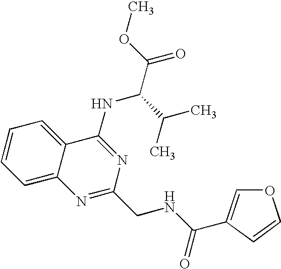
C1=CC=C2C(=C1)C(NC(C(C)C)C(=O)OC)=NC(CNC(=O)C1=COC=C1)=N2
